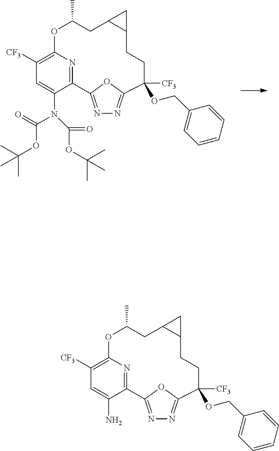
N1=C2OC(=N1)C(OCC1=CC=CC=C1)([CF3])CCC1C(CC(C)OC3=C([CF3])C=C(N)C2=N3)C1.N1=C2OC(=N1)C(OCC1=CC=CC=C1)([CF3])CCC1C(CC(C)OC3=C([CF3])C=C(N(C(OC(C)(C)C)=O)C(=O)OC(C)(C)C)C2=N3)C1
